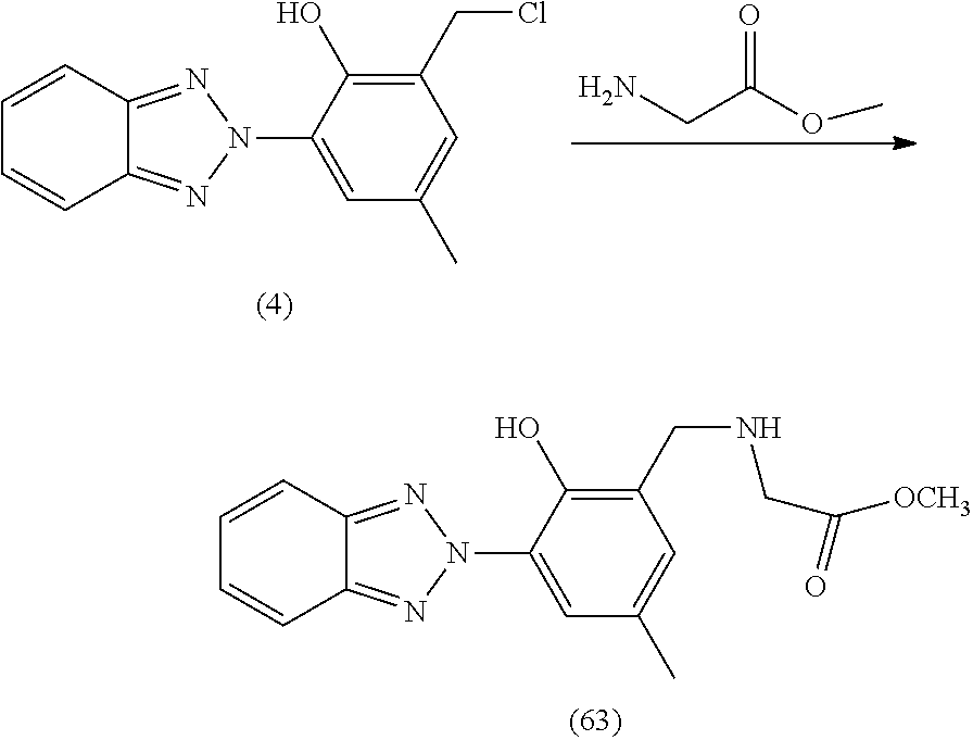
C1=CC2=NN(C3=CC(C)=CC(CNCC([OCH3])=O)=C3O)N=C2C=C1.C1=CC2=NN(C3=CC(C)=CC(CCl)=C3O)N=C2C=C1.C(C(OC)=O)N
